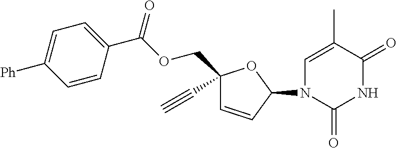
[Ph]C1=CC=C(C(=O)OCC2(C#C)C=CC(N3C=C(C)C(=O)NC3=O)O2)C=C1
